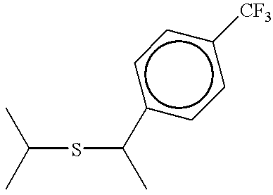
C(SC(C)c1ccc([CF3])cc1)(C)C
